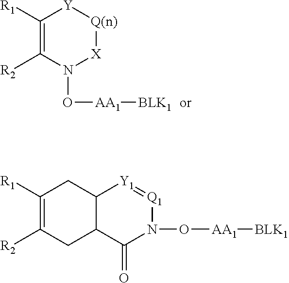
C1([R1])=C([R2])N(O[AA1][BLK1])[X][Q(n)][Y]1.C12C(C(=O)N(O[AA1][BLK1])[Q1]=[Y1]1)CC([R2])=C([R1])C2
